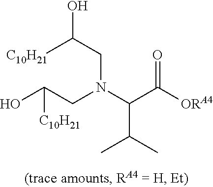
OC(CN(C(C([ORA4])=O)C(C)C)CC(O)[C10H21])[C10H21]
